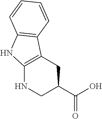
C1(C(O)=O)CC2=C(NC1)NC1=C2C=CC=C1
